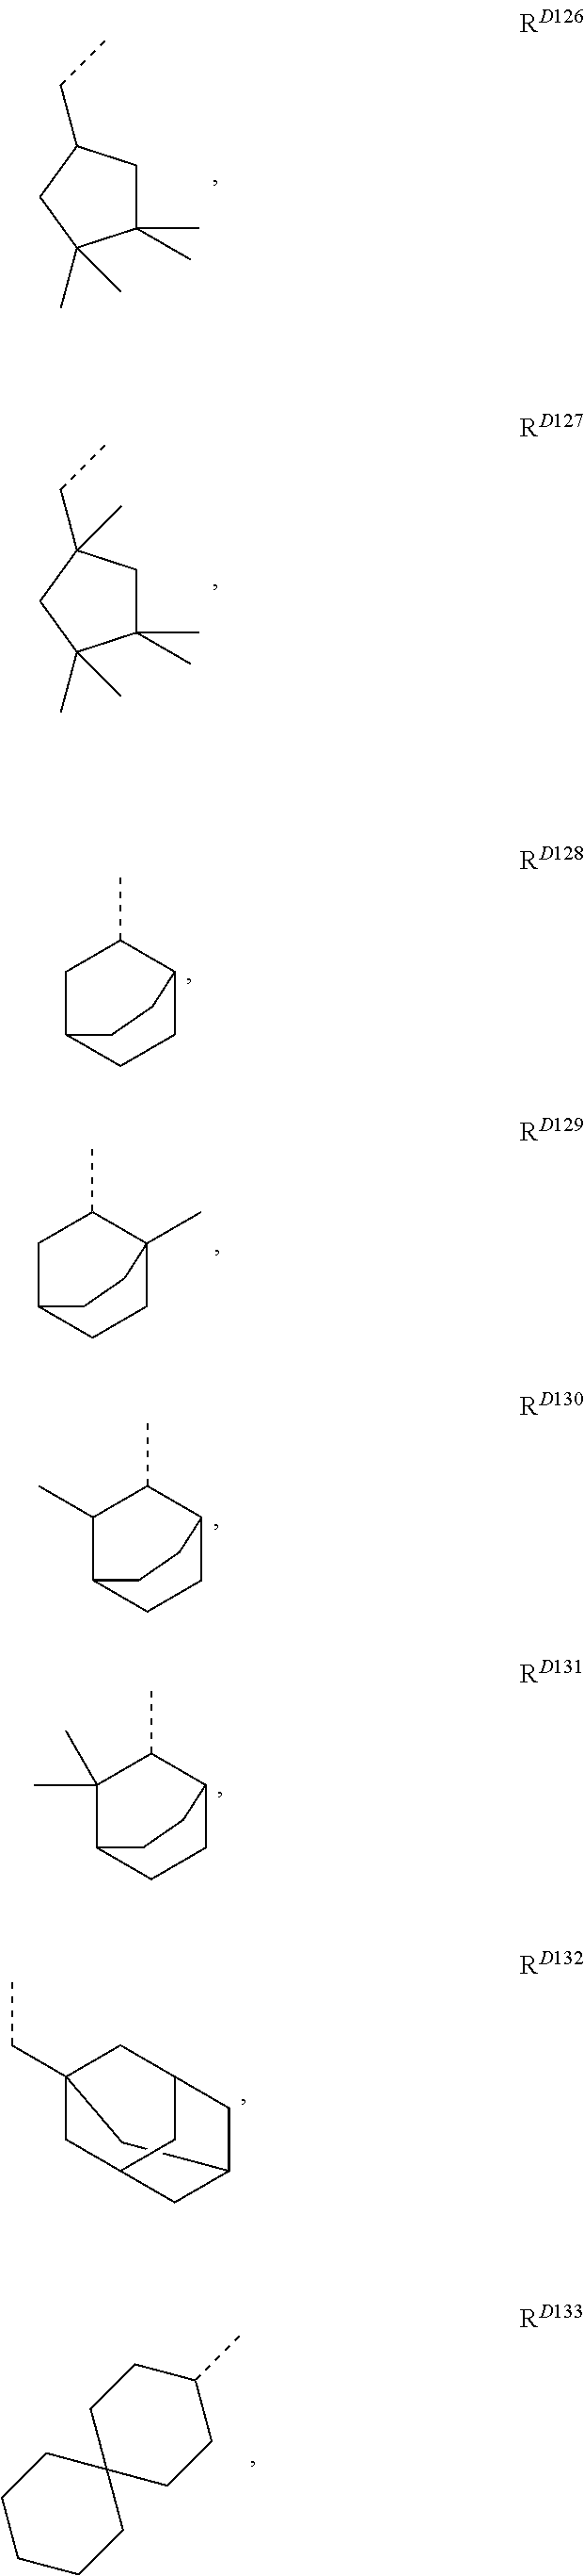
C1(C)(C)CC(CC)CC1(C)C.C1(C)(C)CC(CC)(C)CC1(C)C.C1C2CCC(C1C)CC2.C1C2CCC(C)(C1C)CC2.C1(C)C2CCC(C1C)CC2.C1(C)(C)C2CCC(C1C)CC2.C12(CC)CC3CC(CC(C1)C3)C2.C1CCC2(CC1)CCC(C)CC2
